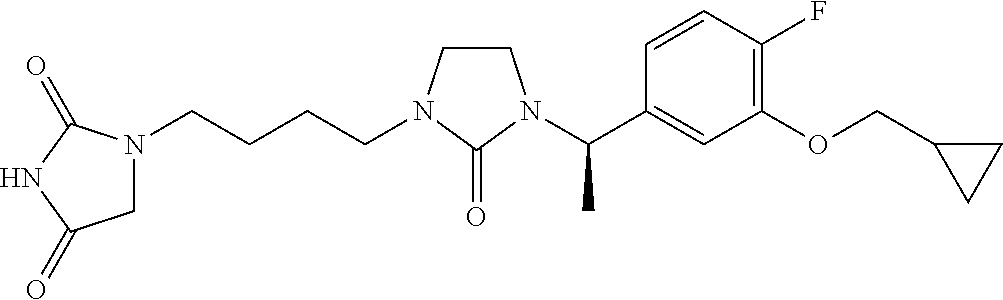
N1(CCCCN2CCN(C(C3=CC(OCC4CC4)=C(F)C=C3)C)C2=O)CC(=O)NC1=O
